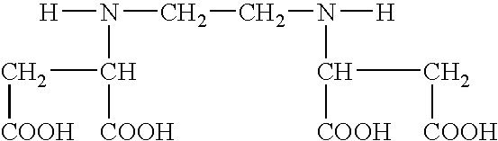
[H]N(CCN([H])C([COOH])C[COOH])C([COOH])C[COOH]
